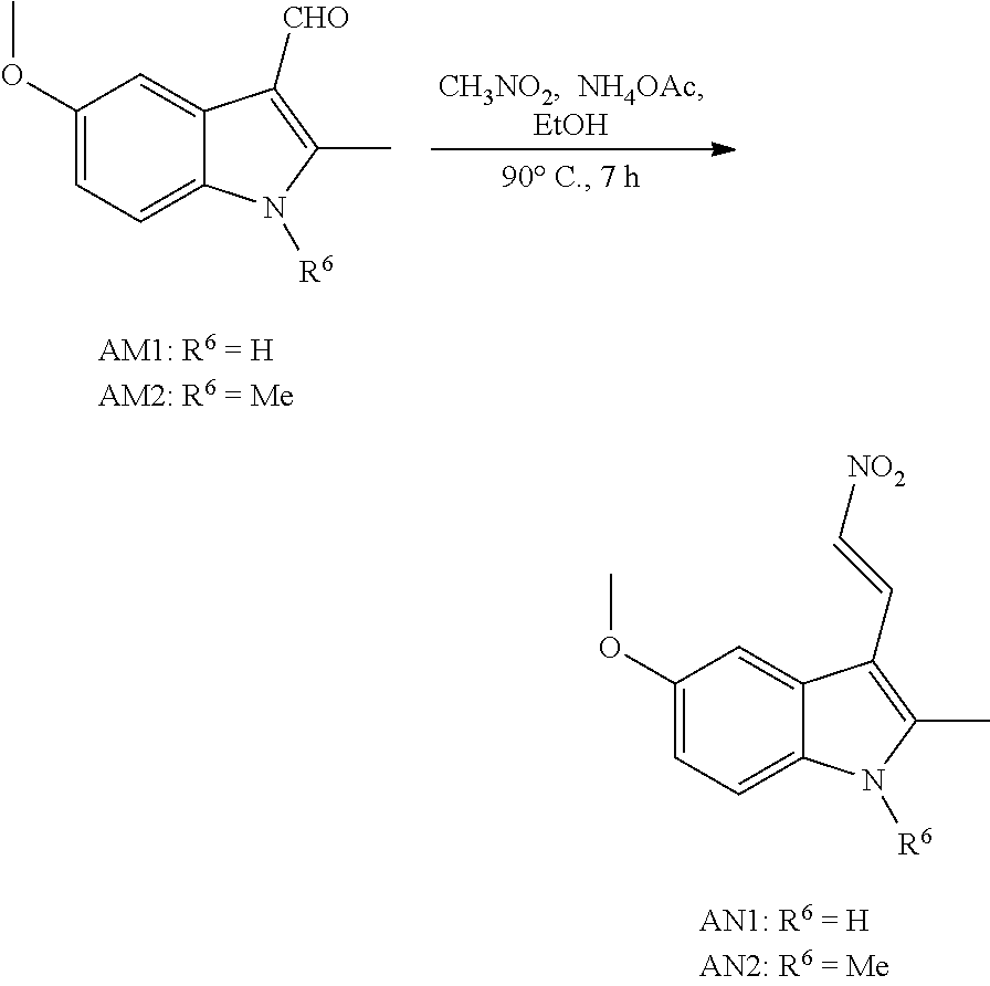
C1(OC)=CC=C2C(=C1)C(C=C[NO2])=C(C)N2[R6].C1(OC)=CC=C2C(=C1)C([CHO])=C(C)N2[R6]
